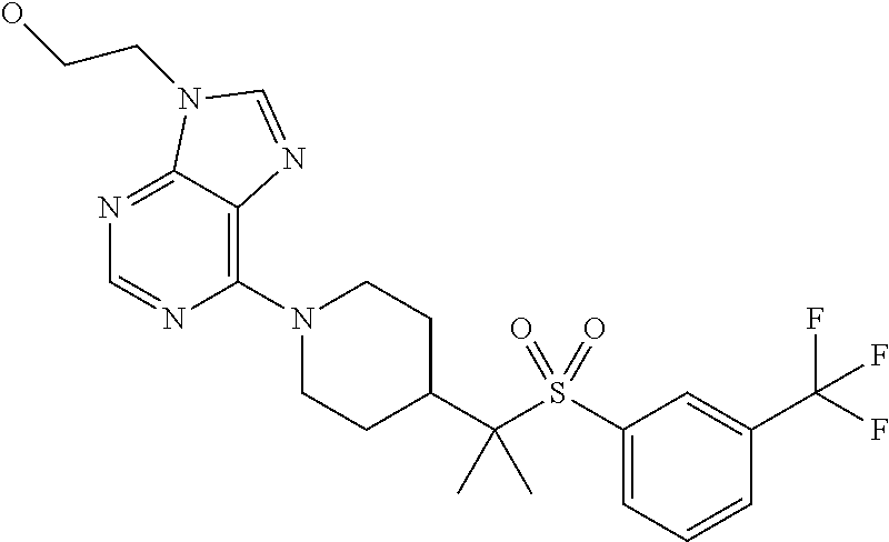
C1(N2CCC(C(S(C3=CC=CC(C(F)(F)F)=C3)(=O)=O)(C)C)CC2)=C2C(=NC=N1)N(CCO)C=N2
